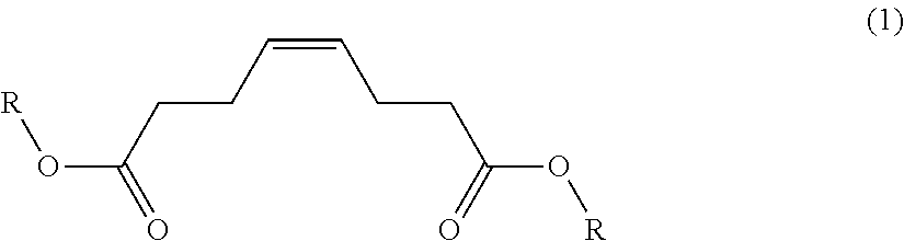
[R]OC(=O)CCC=CCCC(O[R])=O
